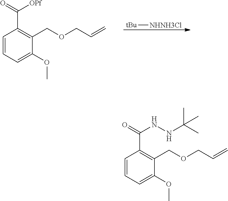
C1=CC=C(OC)C(COCC=C)=C1C(=O)[OPf].[tBu][NHNH3Cl].C1=CC=C(OC)C(COCC=C)=C1C(=O)NNC(C)(C)C
